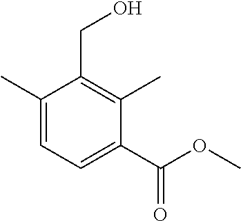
C1(C)=CC=C(C(OC)=O)C(C)=C1CO
